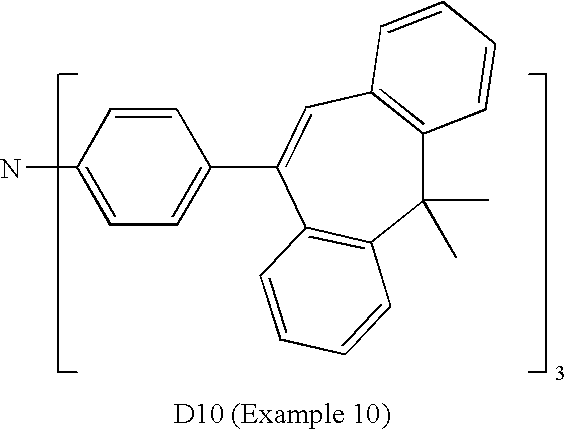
NC1=CC=C(C2=CC3=C(C(C)(C)C4=C2C=CC=C4)C=CC=C3)C=C1
